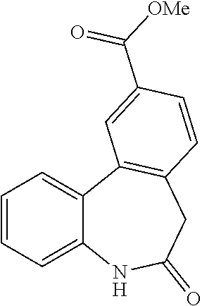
C1=CC=C2C(=C1)C1=C(CC(=O)N2)C=CC(C([OMe])=O)=C1
